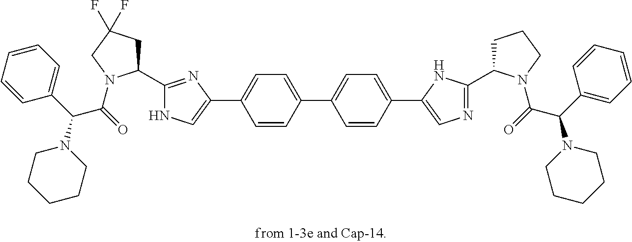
C1=CC=CC=C1C(C(=O)N1C(C2=NC(C3=CC=C(C4=CC=C(C5=CN=C(C6CCCN6C(=O)C(C6=CC=CC=C6)N6CCCCC6)N5)C=C4)C=C3)=CN2)CC(F)(F)C1)N1CCCCC1
